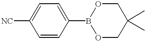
C1=CC(B2OCC(C)(C)CO2)=CC=C1[NC]
